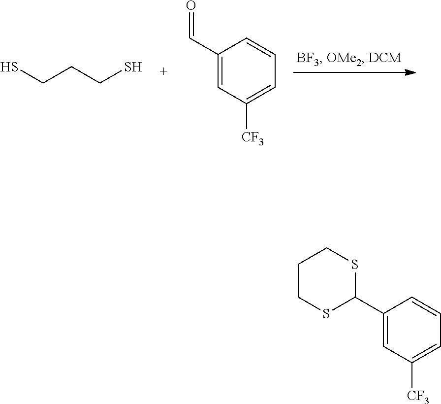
SCCCS.C1(C=O)=CC([CF3])=CC=C1.C1(C2SCCCS2)=CC([CF3])=CC=C1
